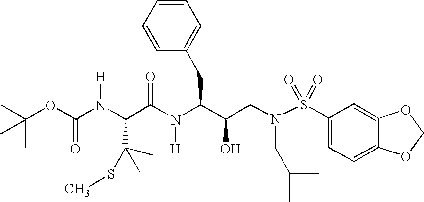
C(C(N(C(C(O)CN(S(C1=CC=C2C(=C1)OCO2)(=O)=O)CC(C)C)CC1=CC=CC=C1)[H])=O)(C(SC)(C)C)N(C(OC(C)(C)C)=O)[H]
